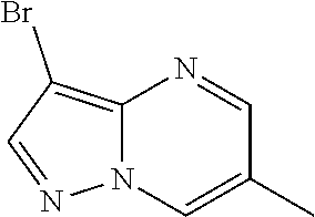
C12=C(Br)C=NN1C=C(C)C=N2
